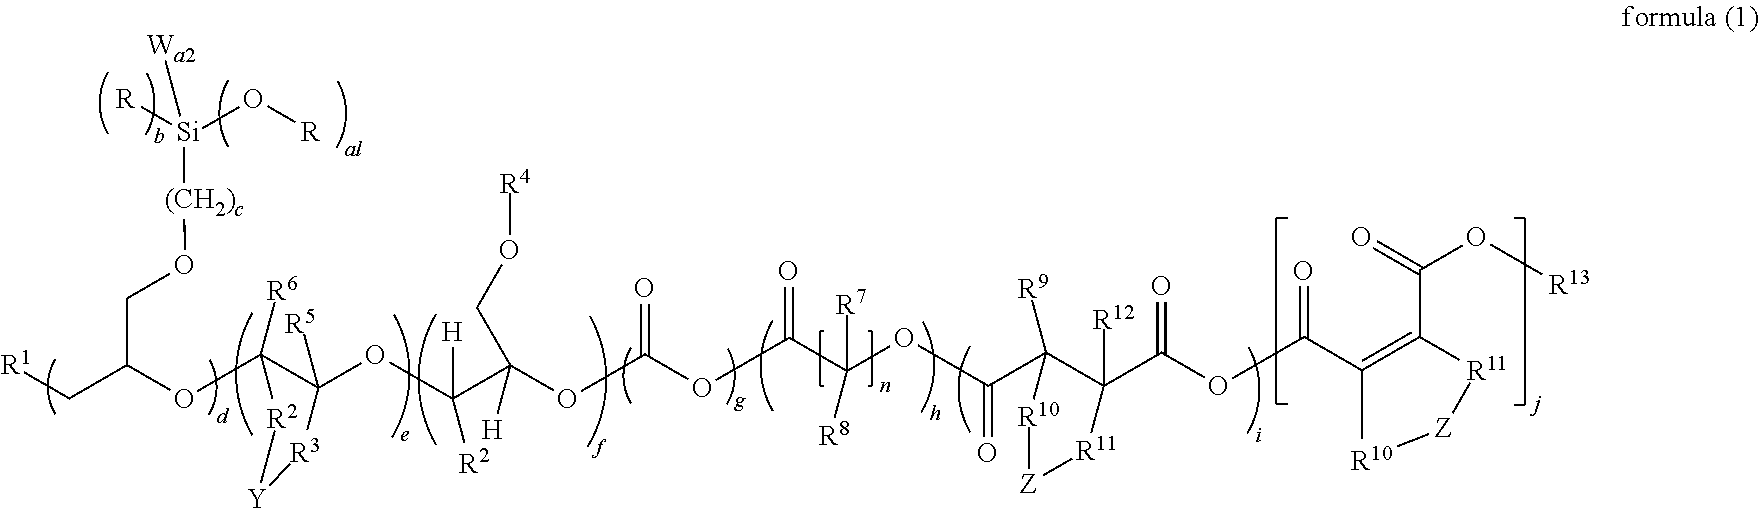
C(C(OC1([R6])C(OC(C(OC(OC(C(OC(=O)C2([R9])C(C(=O)OC(=O)C3=C(C(O[R13])=O)[R11][Z][R10]3)([R12])[R11][Z][R10]2)([R7])[R8])=O)=O)(CO[R4])[H])([H])[R2])([R5])[R3][Y][R2]1)CO[(CH2)c][Si]([R])(O[R])[Wa2])[R1]
